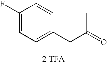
C(C(=O)C)C1=CC=C(F)C=C1.[2 TFA]
